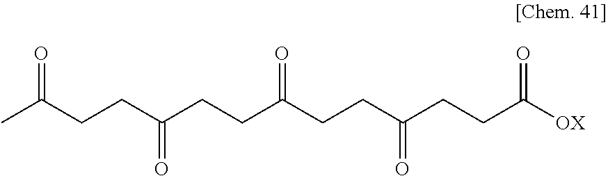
CC(CCC(CCC(CCC(CCC([OX])=O)=O)=O)=O)=O
